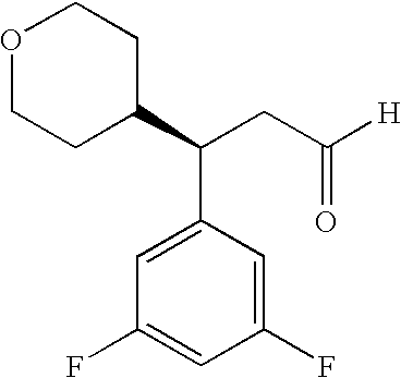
O1CCC(C(CC([H])=O)C2=CC(F)=CC(F)=C2)CC1
